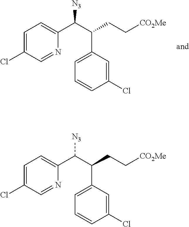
C1=C(Cl)C=NC(C(C(C2=CC=CC(Cl)=C2)CC[CO2Me])[N3])=C1.C1=C(Cl)C=NC(C(C(C2=CC=CC(Cl)=C2)CC[CO2Me])[N3])=C1
